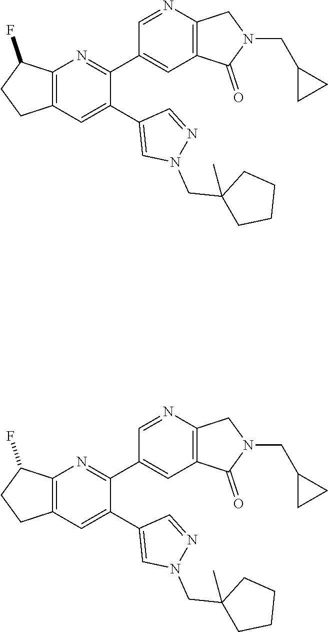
C12=C(C=C(C3=CN(CC4(C)CCCC4)N=C3)C(C3=CC4=C(N=C3)CN(CC3CC3)C4=O)=N1)CCC2F.C12=C(C=C(C3=CN(CC4(C)CCCC4)N=C3)C(C3=CC4=C(N=C3)CN(CC3CC3)C4=O)=N1)CCC2F
